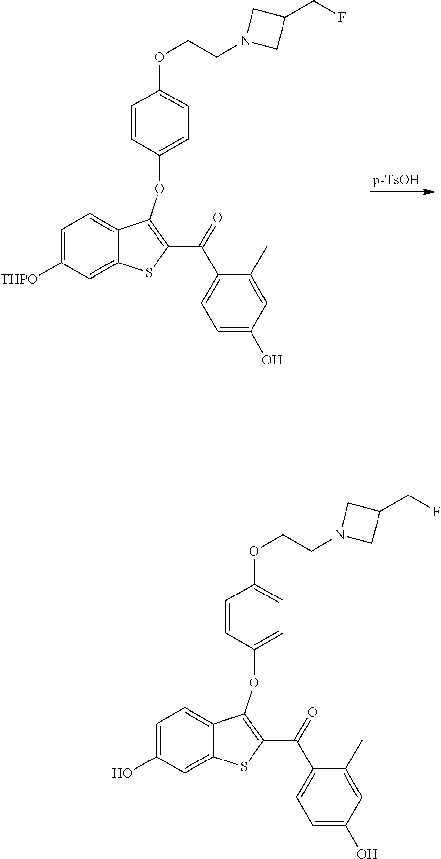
[p-TsOH].C1(CF)CN(CCOC2=CC=C(OC3=C(C(=O)C4=CC=C(O)C=C4C)SC4=CC([THPO])=CC=C43)C=C2)C1.C1(CF)CN(CCOC2=CC=C(OC3=C(C(=O)C4=CC=C(O)C=C4C)SC4=CC(O)=CC=C43)C=C2)C1
